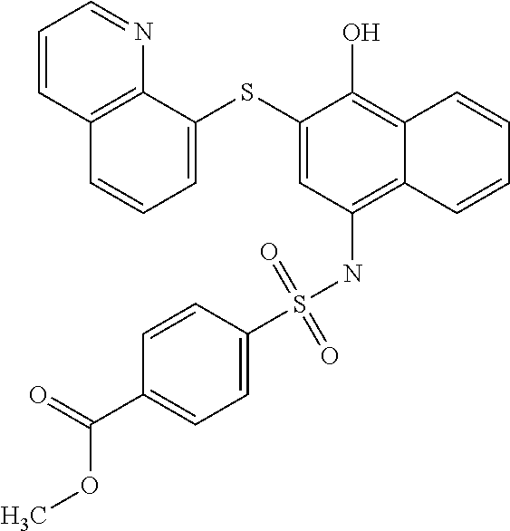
C1=C(SC2=CC(NS(C3=CC=C(C(=O)OC)C=C3)(=O)=O)=C3C(=C2O)C=CC=C3)C2=C(C=C1)C=CC=N2
